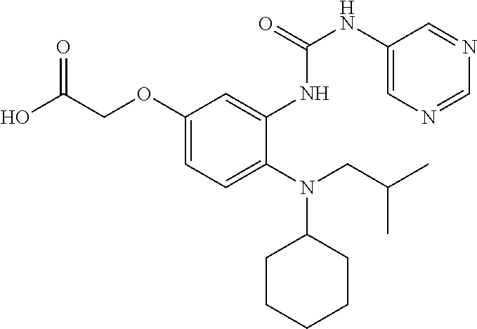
OC(COC1=CC=C(N(C2CCCCC2)CC(C)C)C(NC(=O)NC2=CN=CN=C2)=C1)=O
